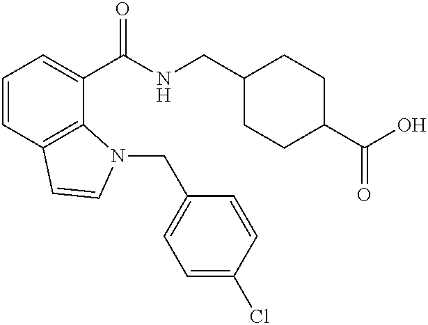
C1=CC2=C(C(C(NCC3CCC(C(O)=O)CC3)=O)=C1)N(CC1=CC=C(Cl)C=C1)C=C2
